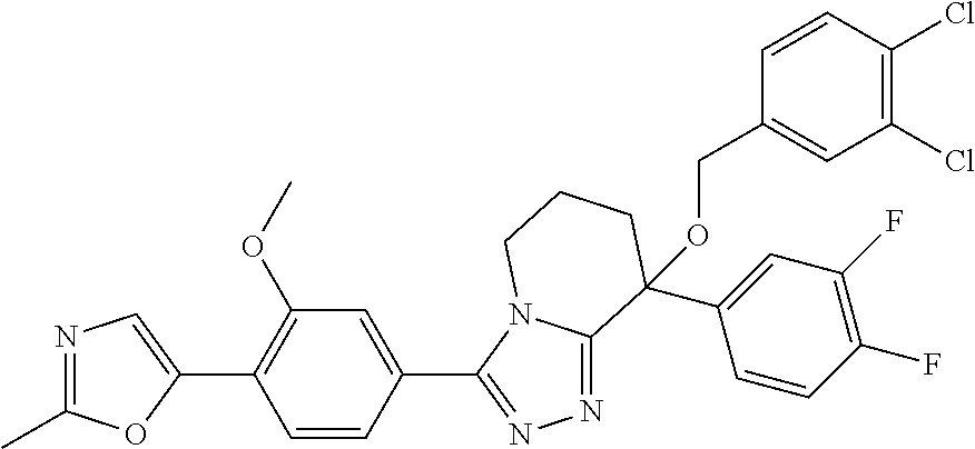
N1=C(C)OC(C2=C(OC)C=C(C3=NN=C4N3CCCC4(C3=CC(F)=C(F)C=C3)OCC3=CC(Cl)=C(Cl)C=C3)C=C2)=C1
